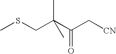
CSCC(C(C[CN])=O)(C)C
